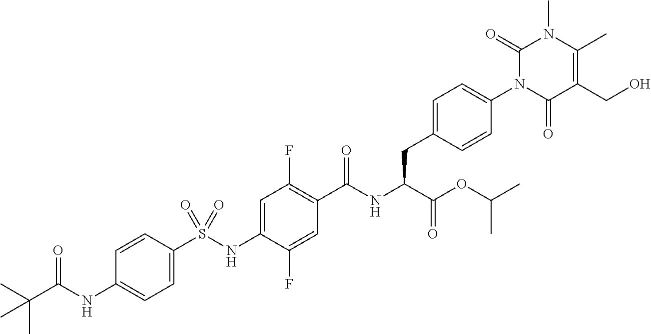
C1=C(S(NC2=CC(F)=C(C(NC(C(OC(C)C)=O)CC3=CC=C(N4C(=O)C(CO)=C(C)N(C)C4=O)C=C3)=O)C=C2F)(=O)=O)C=CC(NC(C(C)(C)C)=O)=C1
